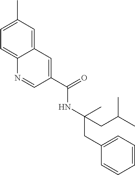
CC(NC(C1=CC2=CC(C)=CC=C2N=C1)=O)(CC1=CC=CC=C1)CC(C)C
